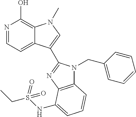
N1=CC=C2C(=C1O)N(C)C=C2C1=NC2=C(N1CC1=CC=CC=C1)C=CC=C2NS(CC)(=O)=O
